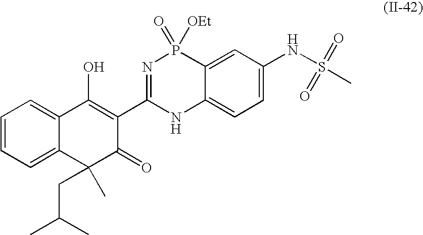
C1=CC=C2C(=C1)C(O)=C(C1=NP(=O)([OEt])C3=CC(NS(C)(=O)=O)=CC=C3N1)C(=O)C2(CC(C)C)C
